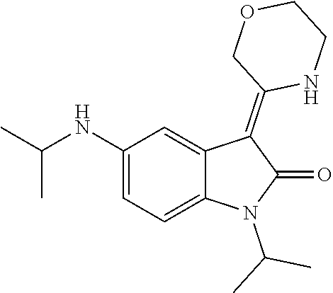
C1(NC(C)C)=CC=C2C(=C1)C(=C1NCCOC1)C(=O)N2C(C)C
